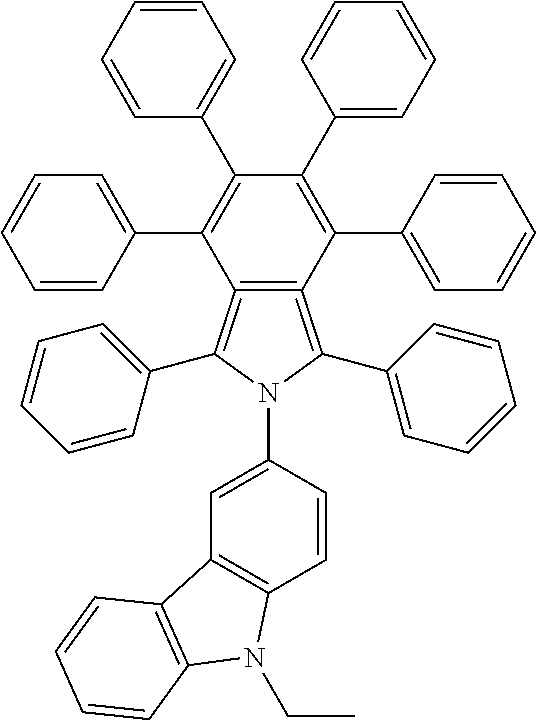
C12=C(=C(C3=CC=CC=C3)N(C3=CC4=C(C=C3)N(CC)C3=C4C=CC=C3)C=1C1=CC=CC=C1)C(C1=CC=CC=C1)=C(C1=CC=CC=C1)C(C1=CC=CC=C1)=C2C1=CC=CC=C1
